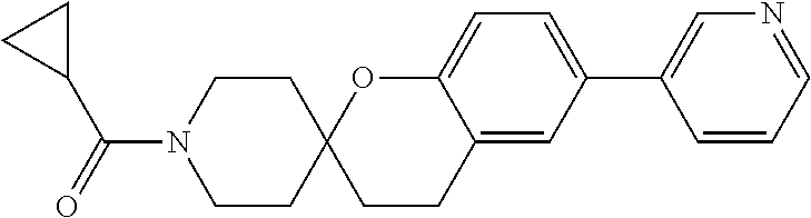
N1=CC=CC(C2=CC=C3C(=C2)CCC2(O3)CCN(C(=O)C3CC3)CC2)=C1
